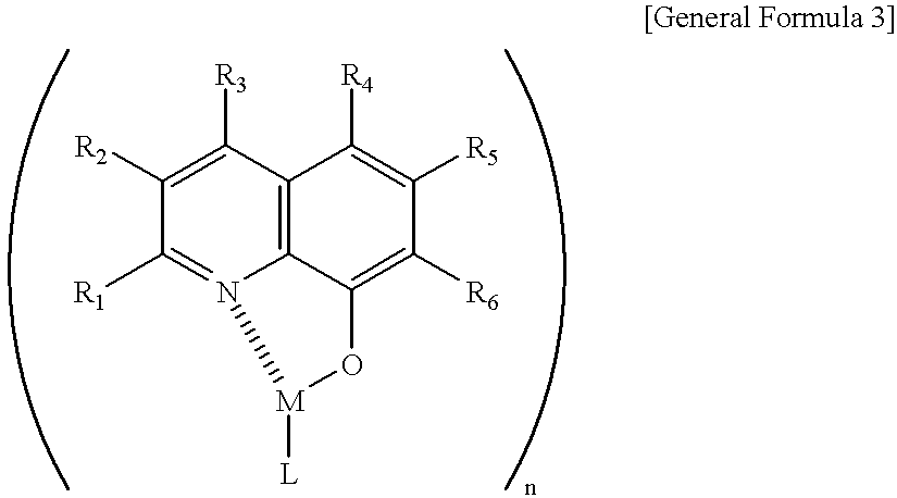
C12=C3C(=C([R6])C([R5])=C1[R4])O[M]([L])N3=C([R1])C([R2])=C2[R3]
